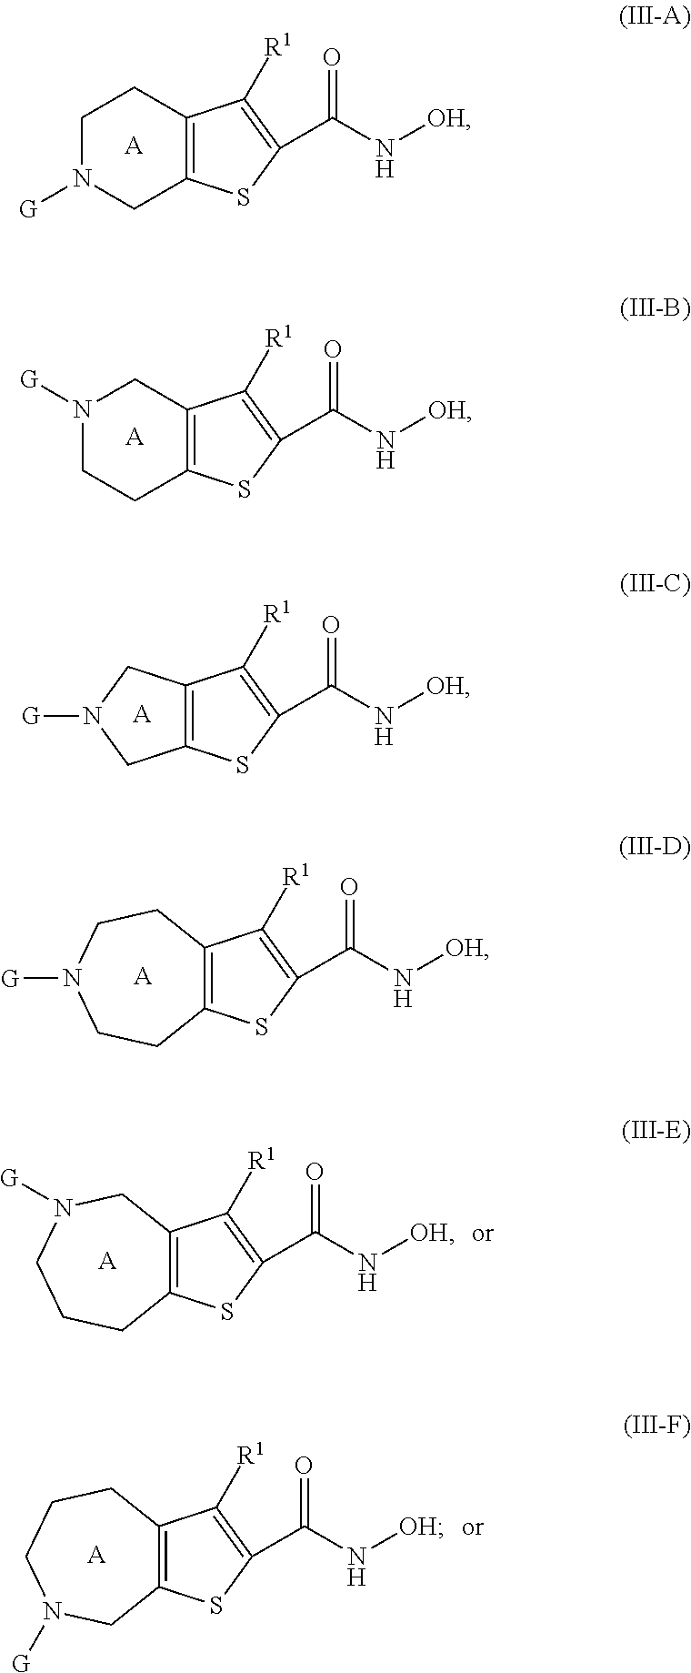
C1N([G])CC2=C(C([R1])=C(C(N[OH])=O)S2)C1.[A].N1([G])CCC2=C(C([R1])=C(C(N[OH])=O)S2)C1.[A].C12=C(C([R1])=C(C(N[OH])=O)S1)CN([G])C2.[A].C12=C(C([R1])=C(C(N[OH])=O)S1)CCN([G])CC2.[A].C12=C(C([R1])=C(C(N[OH])=O)S1)CN([G])CCC2.[A].C12=C(C([R1])=C(C(N[OH])=O)S1)CCCN([G])C2.[A]
